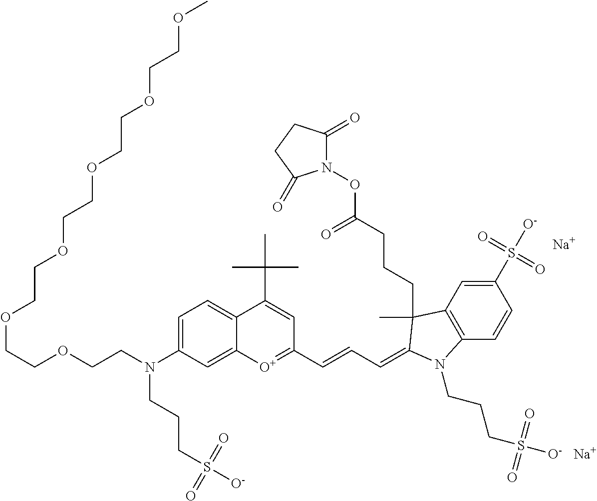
[Na].C1(S([O-])(=O)=O)=CC2=C(C=C1)N(CCCS([O-])(=O)=O)C(=CC=CC1=[O+]C3=CC(N(CCOCCOCCOCCOCCOCCOC)CCCS([O-])(=O)=O)=CC=C3C(C(C)(C)C)=C1)C2(C)CCCC(ON1C(=O)CCC1=O)=O.[Na]
